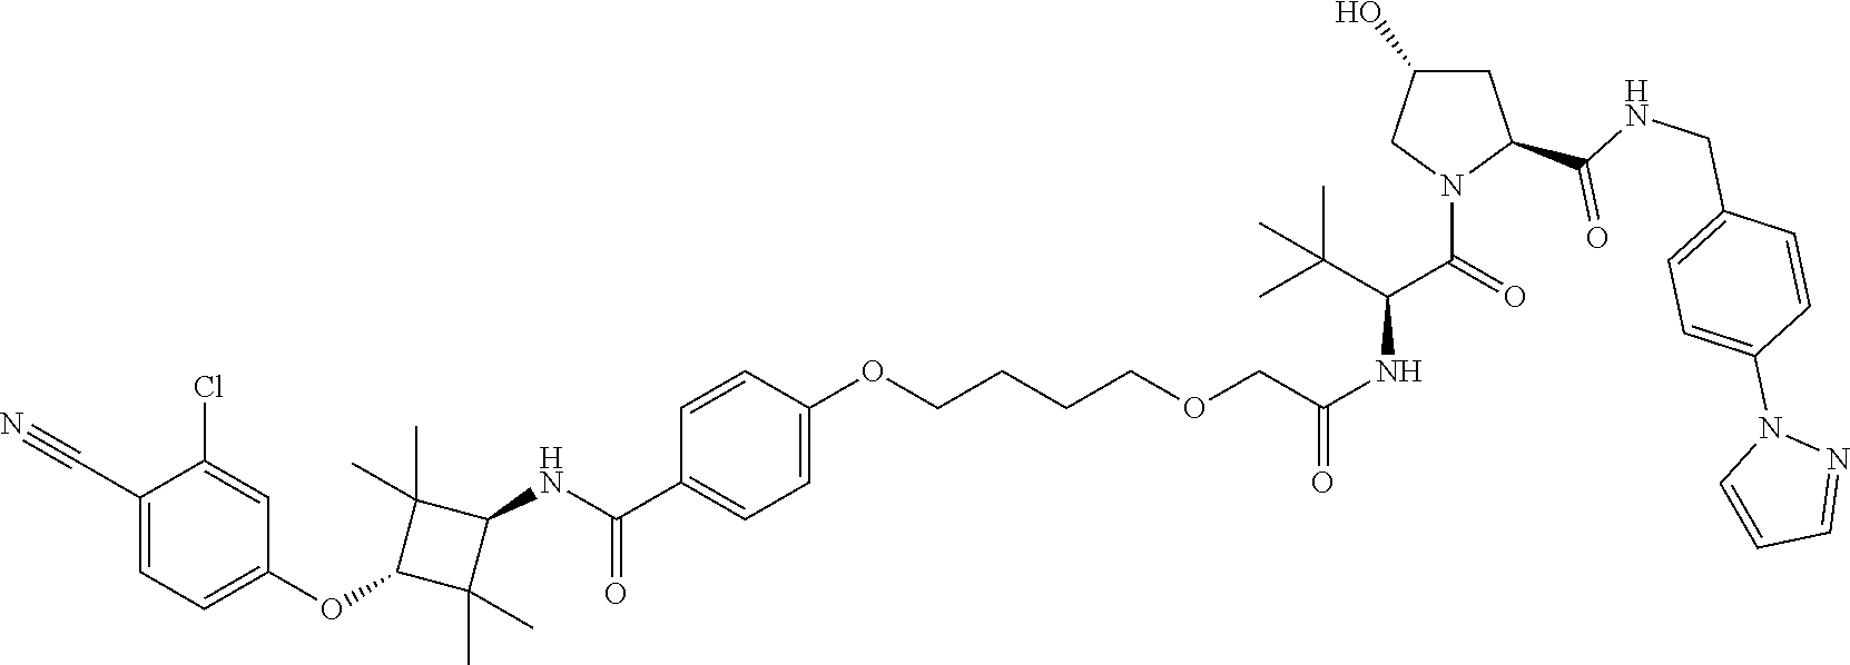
C1(C#N)=CC=C(OC2C(C)(C)C(NC(=O)C3=CC=C(OCCCCOCC(=O)NC(C(=O)N4C(C(NCC5=CC=C(N6C=CC=N6)C=C5)=O)CC(O)C4)C(C)(C)C)C=C3)C2(C)C)C=C1Cl
